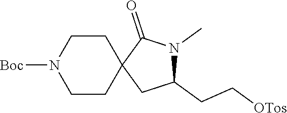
C1(CC[OTos])N(C)C(=O)C2(C1)CCN([Boc])CC2
